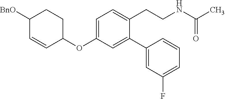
C1(OC2=CC=C(CCNC(C)=O)C(C3=CC(F)=CC=C3)=C2)CCC([BnO])C=C1
